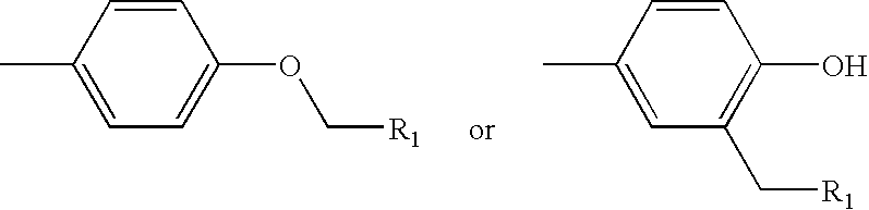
C1=CC(C)=CC=C1OC[R1].C1=CC(C)=CC(C[R1])=C1O
